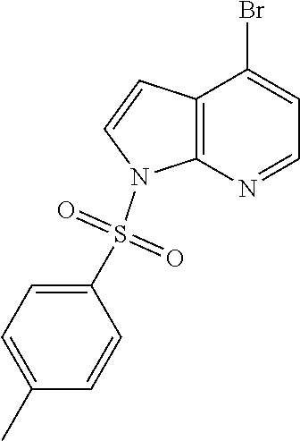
C12=C(N=CC=C1Br)N(S(C1=CC=C(C)C=C1)(=O)=O)C=C2
